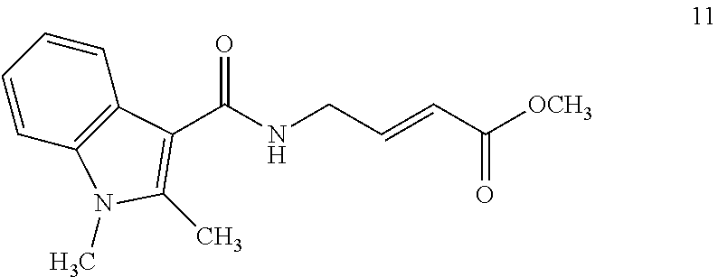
C1=CC=CC2=C1C(C(NCC=CC([OCH3])=O)=O)=C(C)N2C
